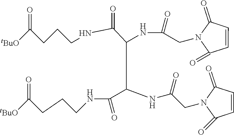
[tBuO]C(CCCNC(C(C(C(NCCCC([tBuO])=O)=O)NC(CN1C(=O)C=CC1=O)=O)NC(CN1C(=O)C=CC1=O)=O)=O)=O
